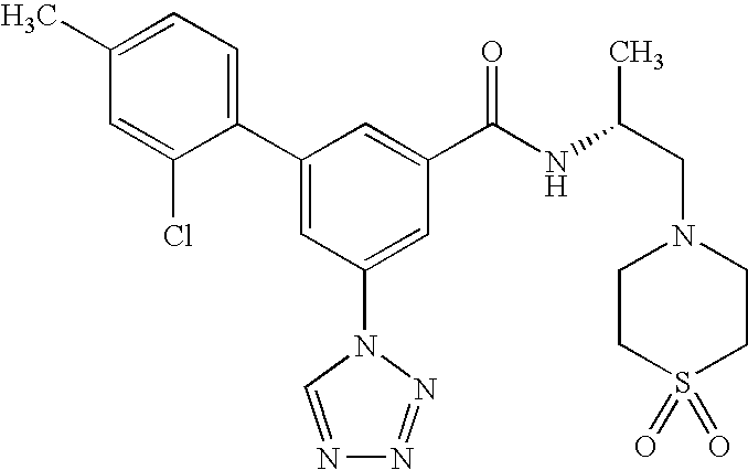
C1(C2=CC(N3C=NN=N3)=CC(C(NC(CN3CCS(=O)(=O)CC3)C)=O)=C2)=CC=C(C)C=C1Cl
